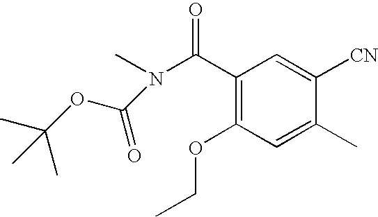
C1(C(N(C)C(OC(C)(C)C)=O)=O)=C(OCC)C=C(C)C([CN])=C1
